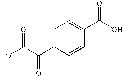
OC(C(C1=CC=C(C(O)=O)C=C1)=O)=O
